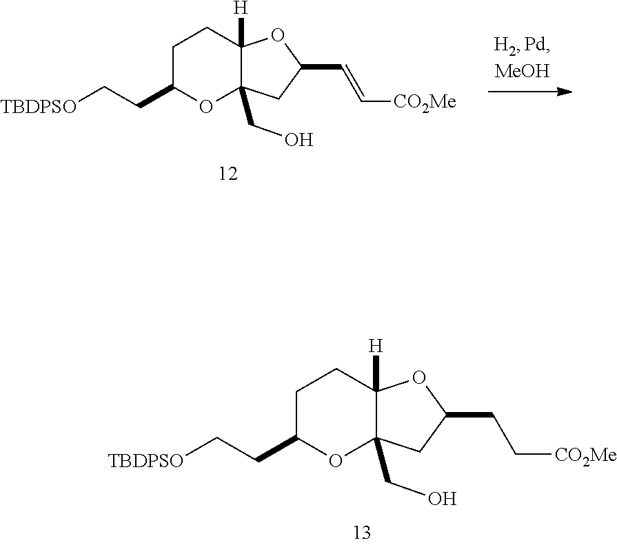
C1C(CC[TBDPSO])OC2(CO)C([H])(C1)OC(CC[CO2Me])C2.C1C(CC[TBDPSO])OC2(CO)C([H])(C1)OC(C=C[CO2Me])C2
